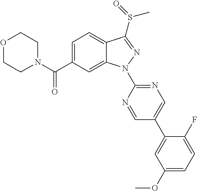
C12=CC=C(C(N3CCOCC3)=O)C=C1N(C1=NC=C(C3=CC(OC)=CC=C3F)C=N1)N=C2S(=O)C
